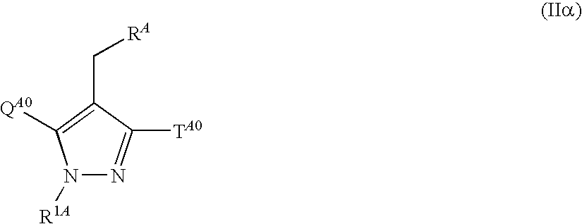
N1([R1A])N=C([TA0])C(C[RA])=C1[QA0]
